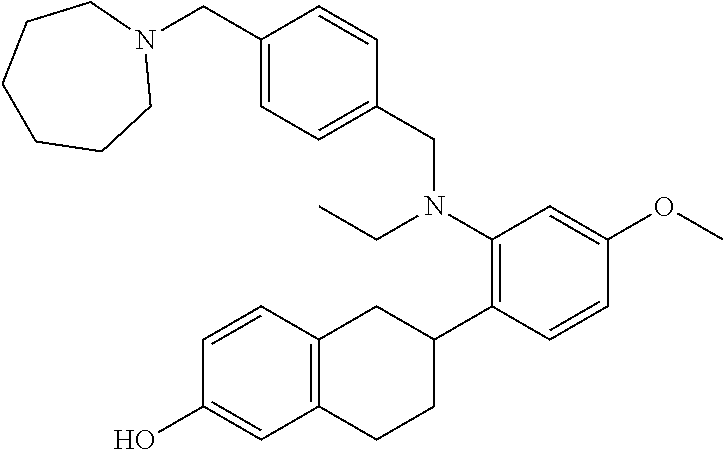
C12=C(C=CC(O)=C1)CC(C1=C(N(CC)CC3=CC=C(CN4CCCCCC4)C=C3)C=C(OC)C=C1)CC2
